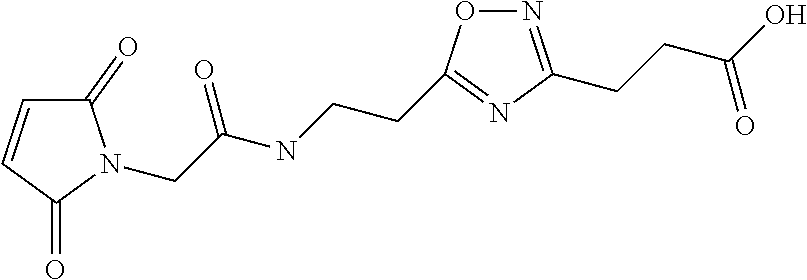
C1(=O)C=CC(=O)N1CC(NCCC1=NC(CCC(O)=O)=NO1)=O
